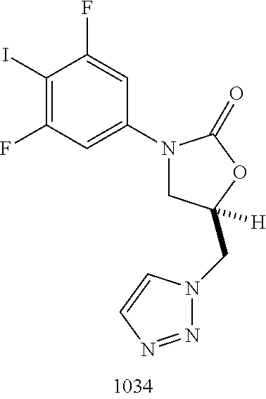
C1(I)=C(F)C=C(N2CC(CN3N=NC=C3)([H])OC2=O)C=C1F
